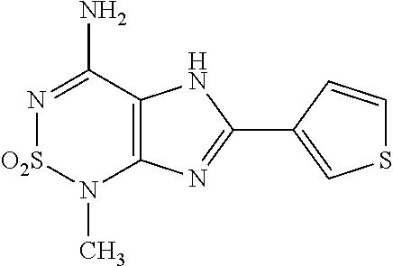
C12=C(C(N)=N[O2S]N1C)NC(C1=CSC=C1)=N2
